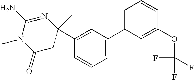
C1(=O)CC(C)(C2=CC(C3=CC=CC(OC(F)(F)F)=C3)=CC=C2)N=C(N)N1C
